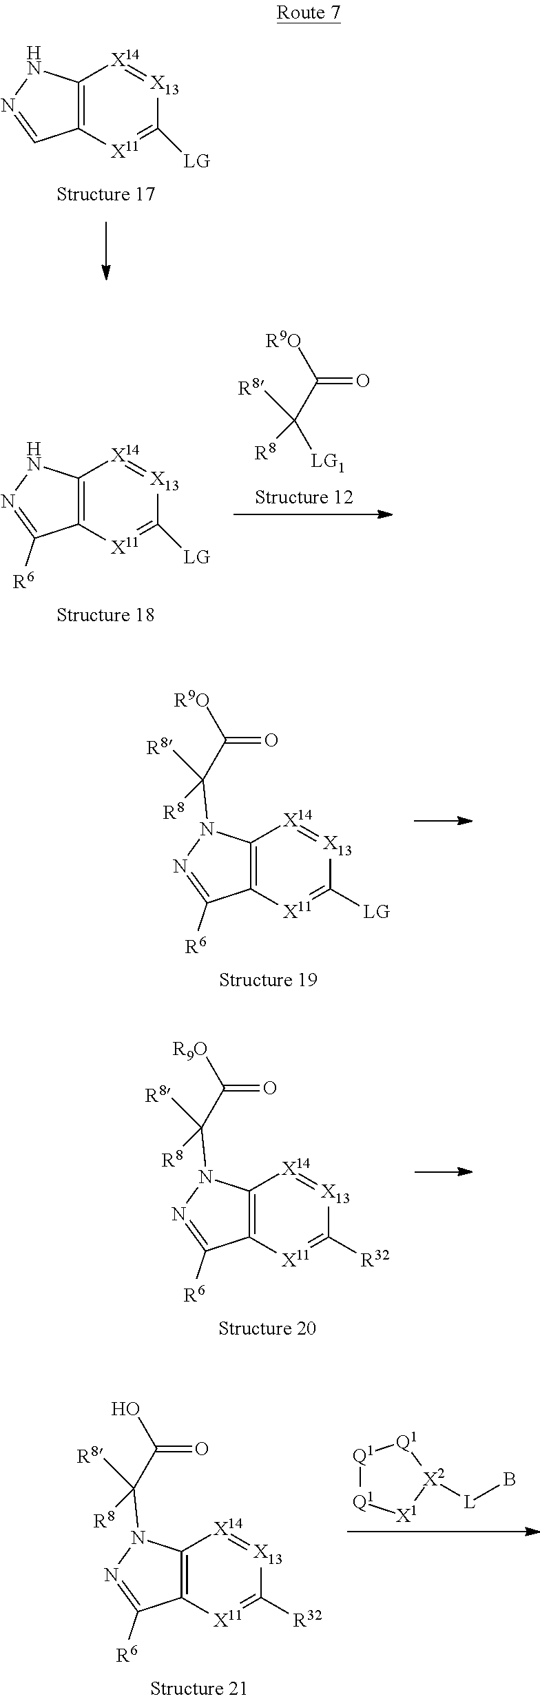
C12=C([X11]=C([LG])[X13]=[X14]1)C=NN2.C12=C([X11]=C([LG])[X13]=[X14]1)C([R6])=NN2.[R9O]C(=O)C([LG1])([R8])[R8].C12=C([X11]=C([LG])[X13]=[X14]1)C([R6])=NN2C(C([R9O])=O)([R8])[R8].C12=C([X11]=C([R32])[X13]=[X14]1)C([R6])=NN2C(C([R9O])=O)([R8])[R8].[Q1]1[Q1][X1][X2]([L]B)[Q1]1.C12=C([X11]=C([R32])[X13]=[X14]1)C([R6])=NN2C(C(O)=O)([R8])[R8]
